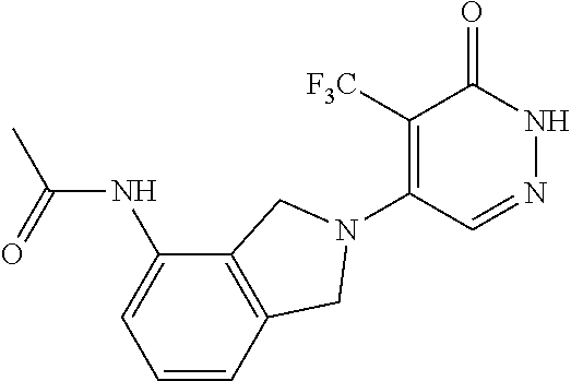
C1([F3C])=C(N2CC3=C(C(NC(=O)C)=CC=C3)C2)C=NNC1=O
